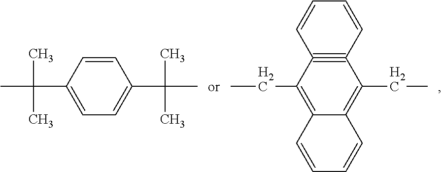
C1=C(C(C)(C)C)C=CC(C(C)(C)C)=C1.C12#C(C(CC)=C3C(=C1CC)C=CC=C3)C=CC=C2
